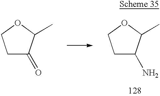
O1CCC(=O)C1C.O1CCC(N)C1C
